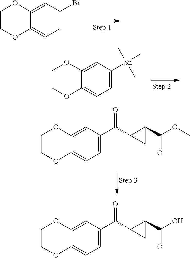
C1COC2=CC=C(Br)C=C2O1.C1COC2=CC=C([Sn](C)(C)C)C=C2O1.C1COC2=CC=C(C(=O)C3CC3C(OC)=O)C=C2O1.C1COC2=CC=C(C(=O)C3CC3C(O)=O)C=C2O1
